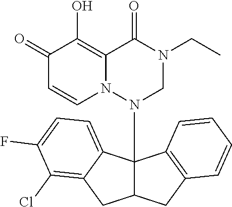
C1(=O)C=CN2C(=C1O)C(=O)N(CC)CN2C12C(CC3=C1C=CC=C3)CC1=C(Cl)C(F)=CC=C21
